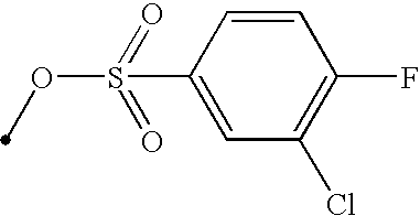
C1=CC(S(OC)(=O)=O)=CC(Cl)=C1F
